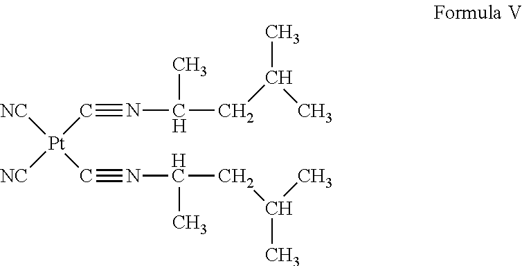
N(#C[Pt]([NC])([NC])C#NC(CC(C)C)C)C(CC(C)C)C
